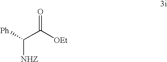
C([Ph])(C([OEt])=O)[NHZ]
